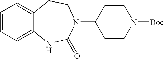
C1=CC=C2C(=C1)CCN(C1CCN([Boc])CC1)C(=O)N2
